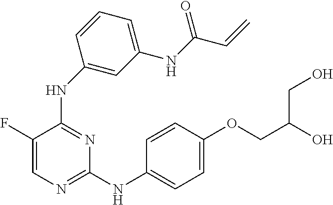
N(C1=NC=C(F)C(NC2=CC(NC(=O)C=C)=CC=C2)=N1)C1=CC=C(OCC(O)CO)C=C1
